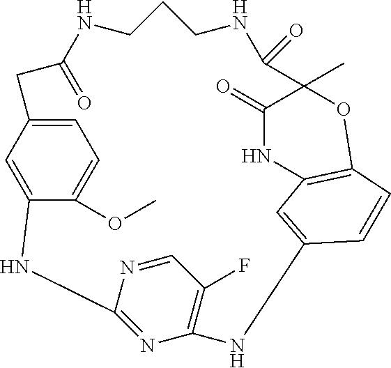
N1C2=CC(=CC=C2OC)CC(=O)NCCCNC(=O)C2(C)C(=O)NC3=C(O2)C=CC(=C3)NC2=C(F)C=NC1=N2
